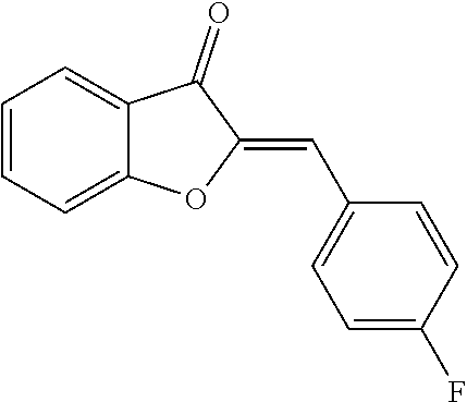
C1=CC=C2C(=C1)C(=O)C(=CC1=CC=C(F)C=C1)O2
